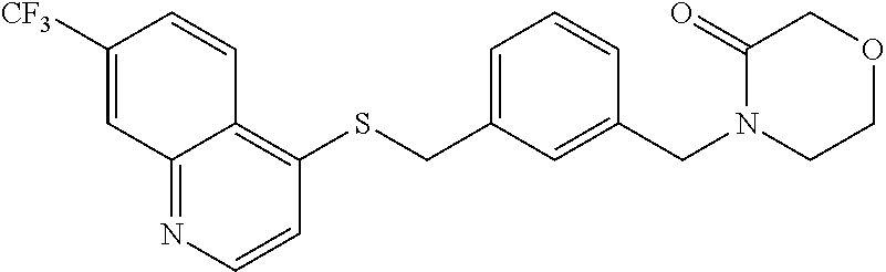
C12=NC=CC(SCC3=CC=CC(CN4CCOCC4=O)=C3)=C1C=CC([CF3])=C2
